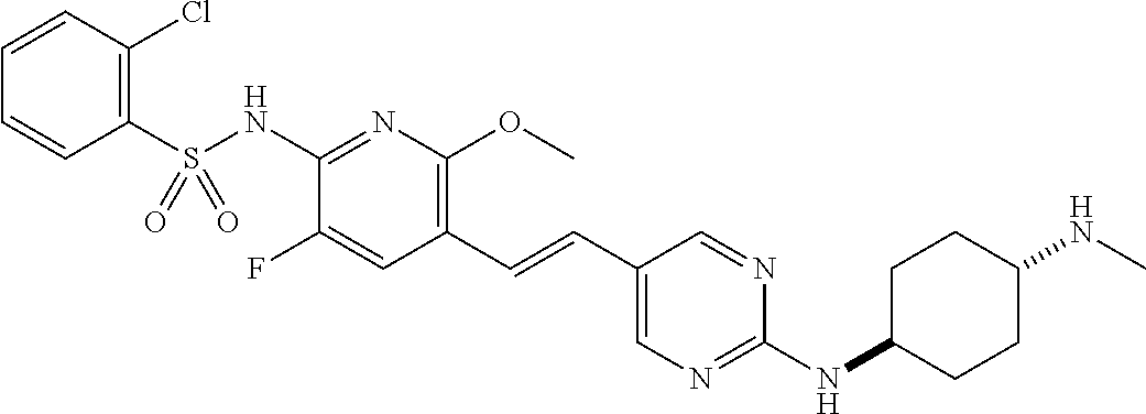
C1(S(NC2=NC(OC)=C(C=CC3=CN=C(NC4CCC(NC)CC4)N=C3)C=C2F)(=O)=O)=C(Cl)C=CC=C1
